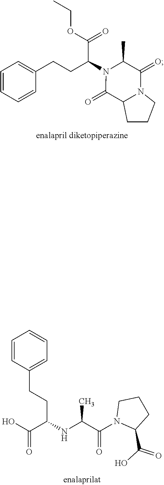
OC(C(NC(C(N1C(C(O)=O)CCC1)=O)C)CCC1=CC=CC=C1)=O.C1=CC=CC(CCC(N2C(=O)C3N(C(=O)C2C)CCC3)C(OCC)=O)=C1
